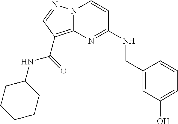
C1=C(O)C=C(CNC2=NC3=C(C(NC4CCCCC4)=O)C=NN3C=C2)C=C1
